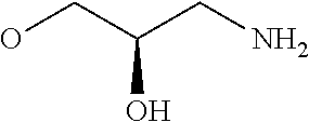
OCC(CN)O
